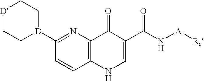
C12=C(N=C([D]3CC[D]CC3)C=C1)C(=O)C(C(N[A][Ra])=O)=CN2
